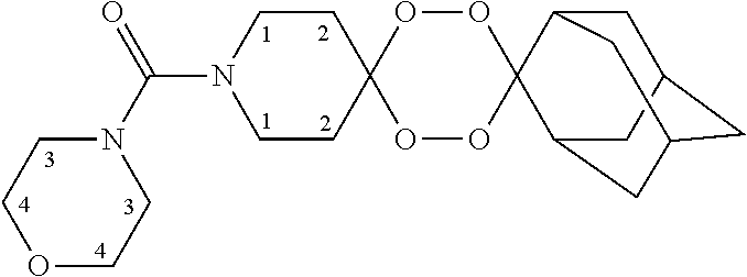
O1OC2(OOC13C1CC4CC(CC3C4)C1)CCN(C(=O)N1CCOCC1)CC2
